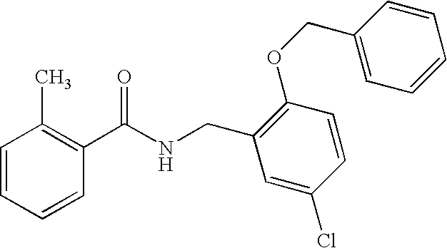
C1=CC=CC(C(NCC2=C(OCC3=CC=CC=C3)C=CC(Cl)=C2)=O)=C1C
